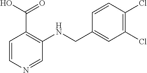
C1=CN=CC(NCC2=CC(Cl)=C(Cl)C=C2)=C1C(O)=O
